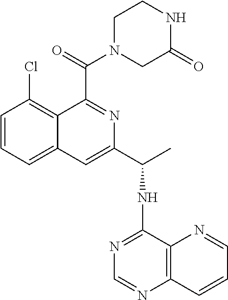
C1=CC=C2C(=C1Cl)C(C(=O)N1CC(=O)NCC1)=NC(C(C)NC1=NC=NC3=C1N=CC=C3)=C2
